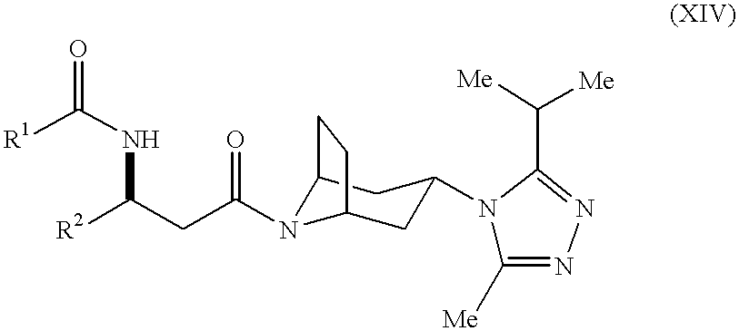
C12CC(N3C([Me])=NN=C3C([Me])[Me])CC(N1C(CC([R2])NC([R1])=O)=O)CC2
